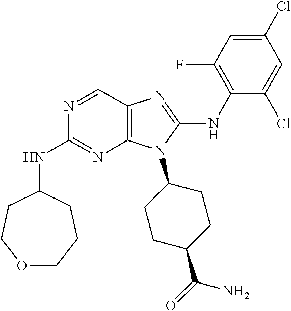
N1=CC2=C(N=C1NC1CCOCCC1)N(C1CCC(C(=O)N)CC1)C(NC1=C(F)C=C(Cl)C=C1Cl)=N2
